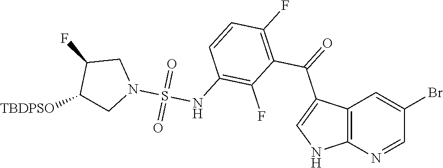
C12=C(N=CC(Br)=C1)NC=C2C(=O)C1=C(F)C=CC(NS(N2CC(F)C([TBDPSO])C2)(=O)=O)=C1F
